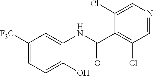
C1([F3C])=CC=C(O)C(NC(C2=C(Cl)C=NC=C2Cl)=O)=C1
